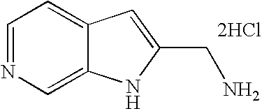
C1=NC=C2C(=C1)C=C(CN)N2.[2HCl]
